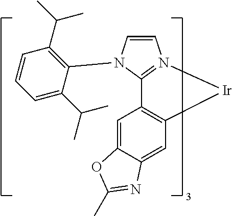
C1=CN(C2=C(C(C)C)C=CC=C2C(C)C)C2=N1[Ir]C1=C2C=C2C(=C1)N=C(C)O2
